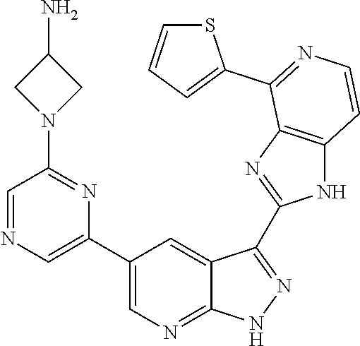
C1=NC=C(C2=CN=C3C(=C2)C(C2=NC4=C(N2)C=CN=C4C2=CC=CS2)=N[N H]3)N=C1N1CC(N)C1
